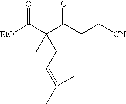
[EtO]C(C(C(CC[CN])=O)(C)CC=C(C)C)=O
